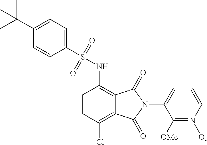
C1=CC(Cl)=C2C(=C1NS(C1=CC=C(C(C)(C)C)C=C1)(=O)=O)C(=O)N(C1=CC=C[N+]([O-])=C1[OMe])C2=O
